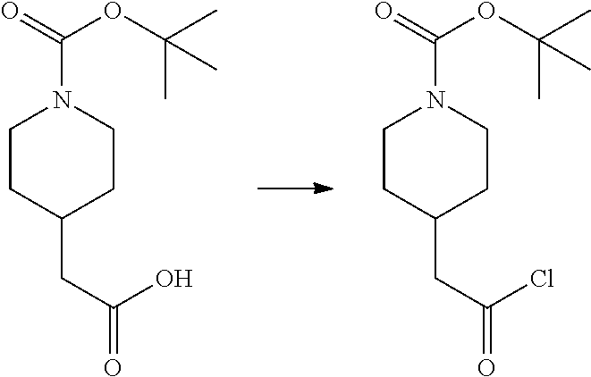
C1CC(CC(=O)O)CCN1C(=O)OC(C)(C)C.C1CC(CC(=O)Cl)CCN1C(=O)OC(C)(C)C
